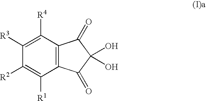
C1([R3])=C([R4])C2=C(C([R1])=C1[R2])C(=O)C(O)(O)C2=O
